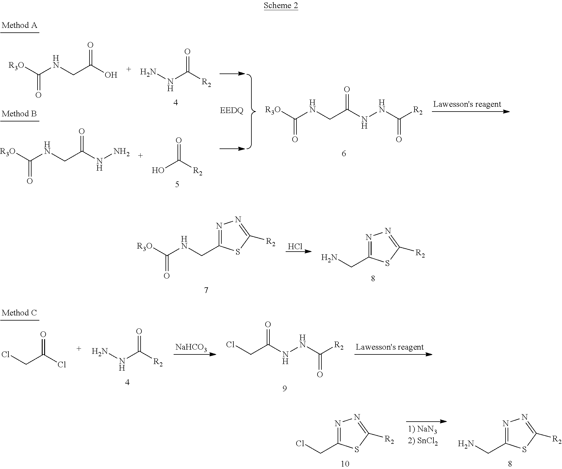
N(C([R2])=O)N.C(NCC(O)=O)([R3O])=O.C(NCC(NNC([R2])=O)=O)([R3O])=O.C(NCC(NN)=O)([R3O])=O.OC([R2])=O.Cl.C(NCC1=NN=C([R2])S1)([R3O])=O.NCC1=NN=C([R2])S1.[NaHCO3].N(C([R2])=O)N.C(C(NNC([R2])=O)=O)Cl.C(C(Cl)=O)Cl.ClCC1=NN=C([R2])S1.NCC1=NN=C([R2])S1
